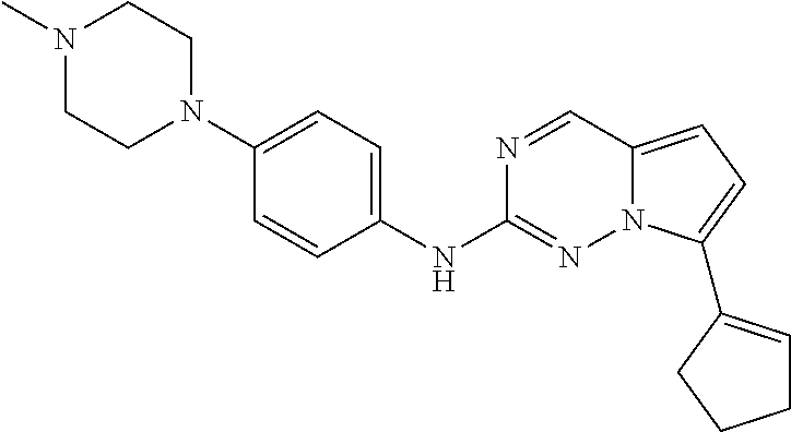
N1(C)CCN(C2=CC=C(NC3=NN4C(=CC=C4C4=CCCC4)C=N3)C=C2)CC1
